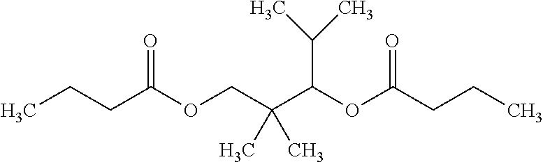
CCCC(OCC(C(OC(CCC)=O)C(C)C)(C)C)=O
